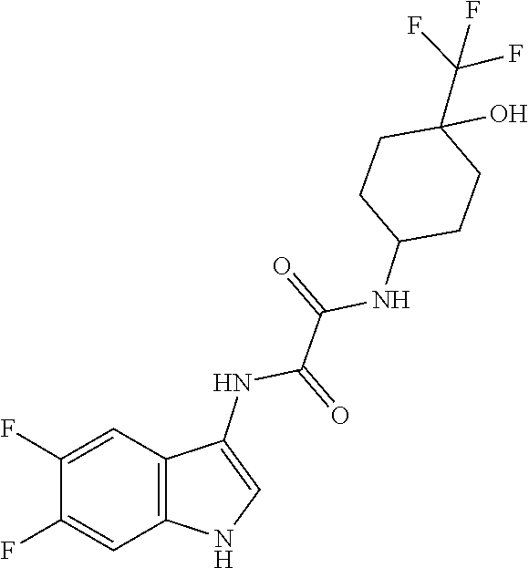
C1C(NC(C(NC2=CNC3=C2C=C(F)C(F)=C3)=O)=O)CCC(C(F)(F)F)(O)C1
